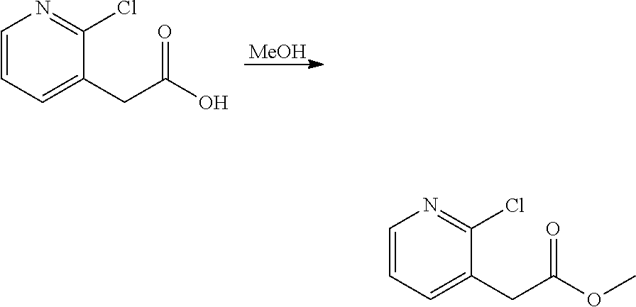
[MeOH].C1=CC=C(CC(O)=O)C(Cl)=N1.C1=CC=C(CC(OC)=O)C(Cl)=N1
